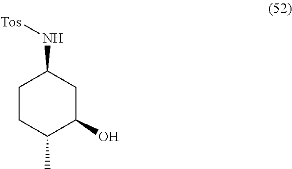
N(C1CCC(C)C(O)C1)[Tos]
